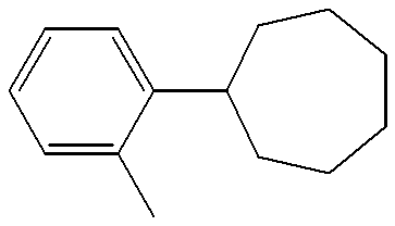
C1(C2CCCCCC2)=CC=CC=C1C
